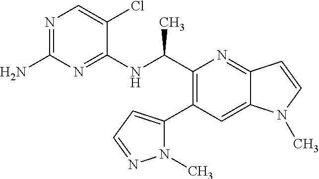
C1(C(NC2=NC(N)=NC=C2Cl)C)=C(C2=CC=NN2C)C=C2C(=N1)C=CN2C
